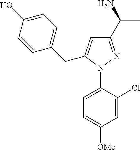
C1=C(N2N=C(C(N)C)C=C2CC2=CC=C(O)C=C2)C(Cl)=CC([OMe])=C1
